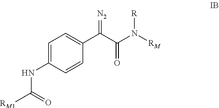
C1=C(NC([RM1])=O)C=CC(C(C(N([RM])[R])=O)=[N2])=C1
